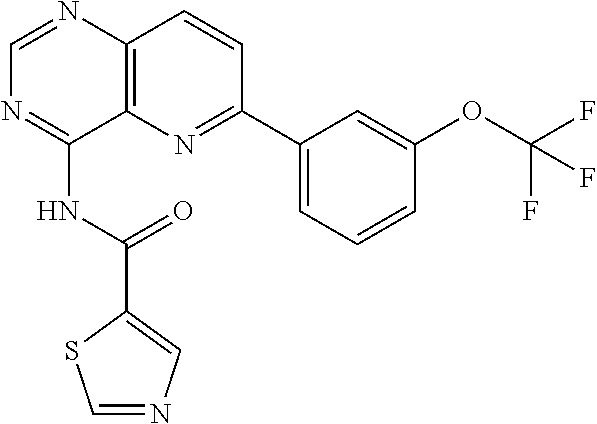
C1=NC2=C(C(NC(C3=CN=CS3)=O)=N1)N=C(C1=CC=CC(OC(F)(F)F)=C1)C=C2
